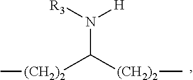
[R3]N([H])C([(CH2)2]C)[(CH2)2]C
